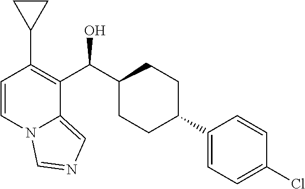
C1=CN2C(=CN=C2)C(C(C2CCC(C3=CC=C(Cl)C=C3)CC2)O)=C1C1CC1
